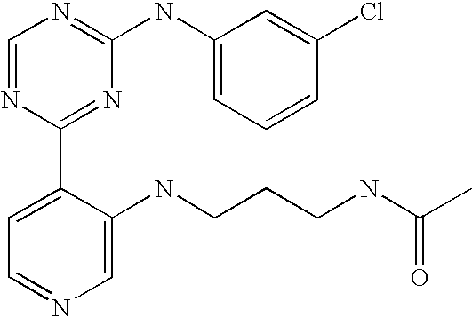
C1=NC(C2=CC=NC=C2NCCCNC(C)=O)=NC(NC2=CC=CC(Cl)=C2)=N1
